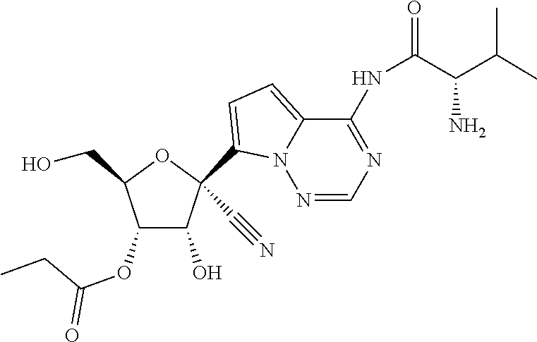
OCC1OC(C#N)(C2=CC=C3C(NC(C(C(C)C)N)=O)=NC=NN32)C(O)C1OC(CC)=O
